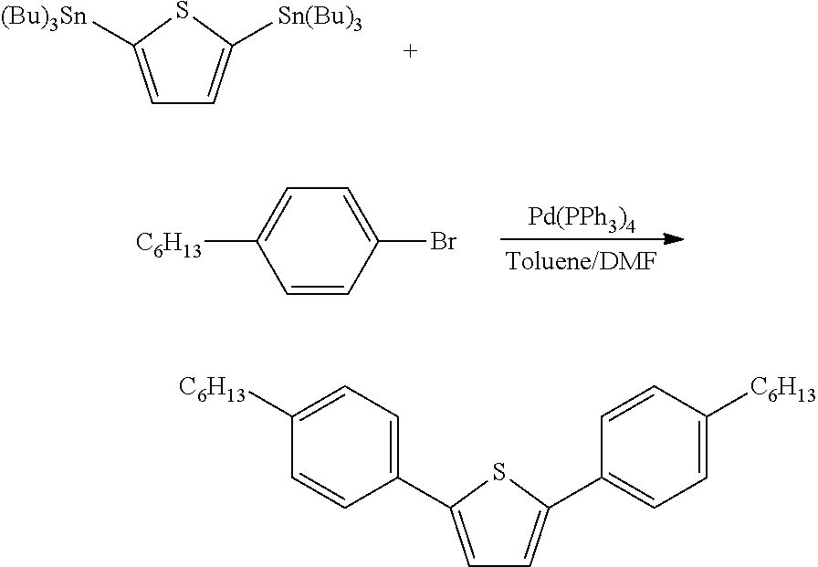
C1=C([Sn(Bu)3])SC([(Bu)3Sn])=C1.[Pd(PPh3)4].C1=CC(Br)=CC=C1[C6H13].C1=C(C2=CC=C([C6H13])C=C2)SC(C2=CC=C([C6H13])C=C2)=C1
